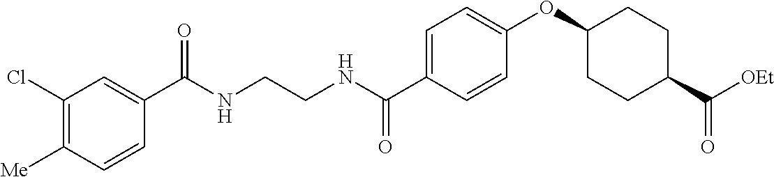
C1=C(C(NCCNC(C2=CC(Cl)=C([Me])C=C2)=O)=O)C=CC(OC2CCC(C(=O)[OEt])CC2)=C1
